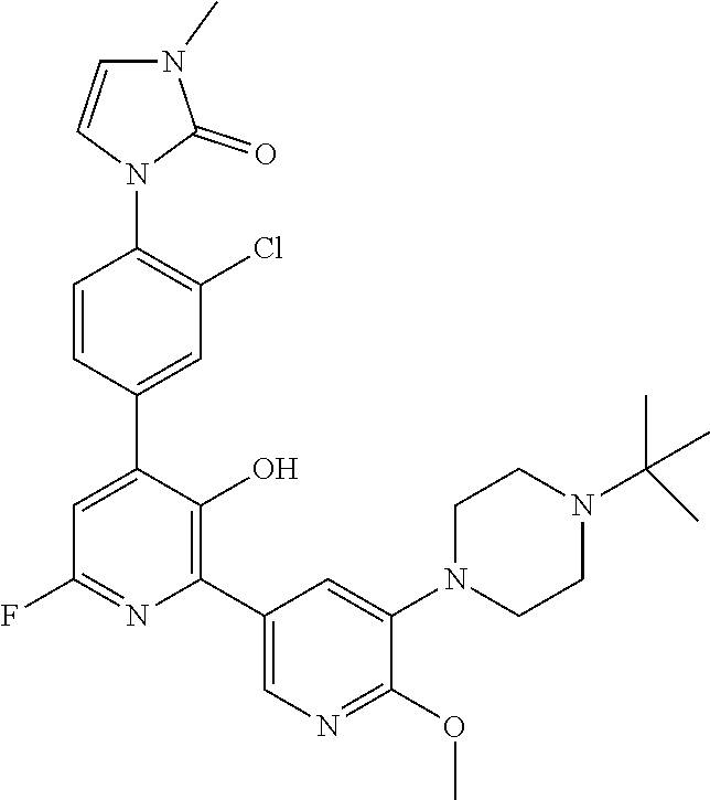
C1=C(C2=CC(Cl)=C(N3C(=O)N(C)C=C3)C=C2)C(O)=C(C2=CN=C(OC)C(N3CCN(C(C)(C)C)CC3)=C2)N=C1F
